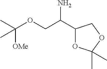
C1(C(COC(C)([OMe])C)N)OC(C)(C)OC1
